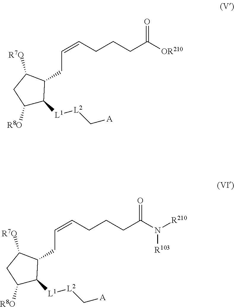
C1([R8O])C([L1][L2]C[A])C(CC=CCCCC([OR210])=O)C([R7O])C1.C1([R8O])C([L1][L2]C[A])C(CC=CCCCC(N([R210])[R103])=O)C([R7O])C1
